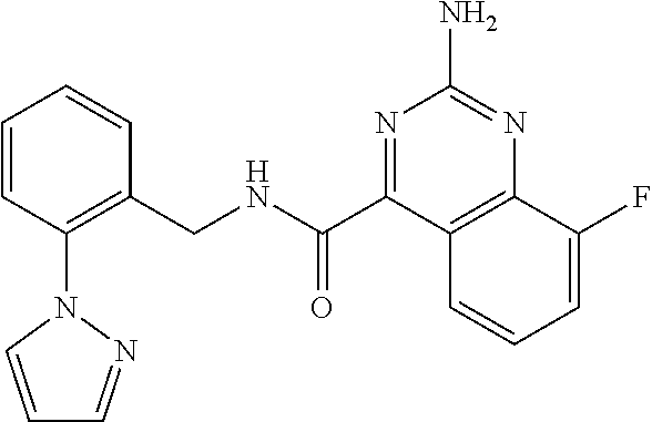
C1=CC(N2N=CC=C2)=C(CNC(C2=NC(N)=NC3=C2C=CC=C3F)=O)C=C1
